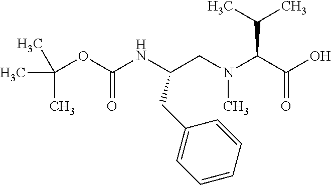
C(OC(NC(CN(C(C(O)=O)C(C)C)C)CC1=CC=CC=C1)=O)(C)(C)C
